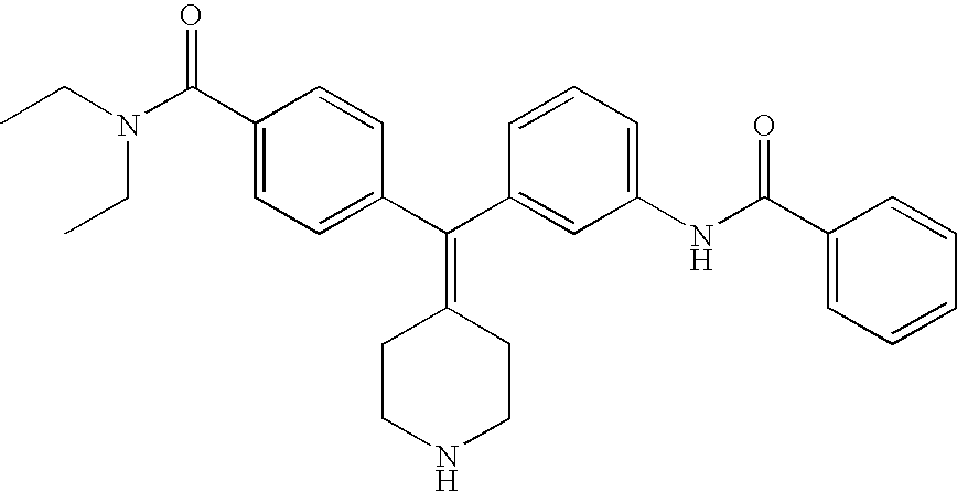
CCN(CC)C(C1=CC=C(C(C2=CC(NC(=O)C3=CC=CC=C3)=CC=C2)=C2CCNCC2)C=C1)=O
